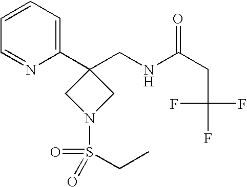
C1(C2(CNC(CC(F)(F)F)=O)CN(S(CC)(=O)=O)C2)=CC=CC=N1
